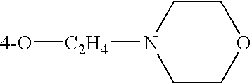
C1COCCN1[C2H4][4-O]
